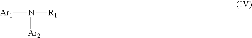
[Ar1]N([R1])[Ar2]
